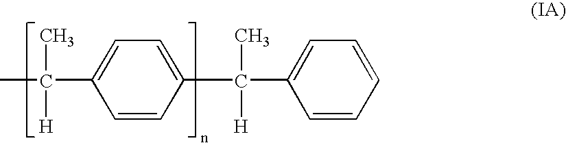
CC(C1=CC=C(C(C2=CC=CC=C2)(C)[H])C=C1)([H])C
